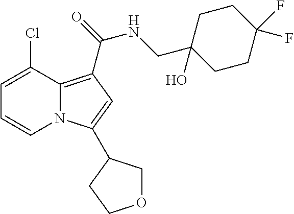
C1=C(Cl)C2=C(C(NCC3(O)CCC(F)(F)CC3)=O)C=C(C3COCC3)N2C=C1
